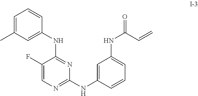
C1=C(C)C=C(NC2=NC(NC3=CC(NC(=O)C=C)=CC=C3)=NC=C2F)C=C1
